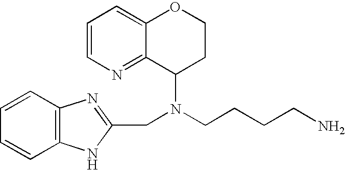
C1=CN=C2C(=C1)OCCC2N(CC1=NC2=C(N1)C=CC=C2)CCCCN
